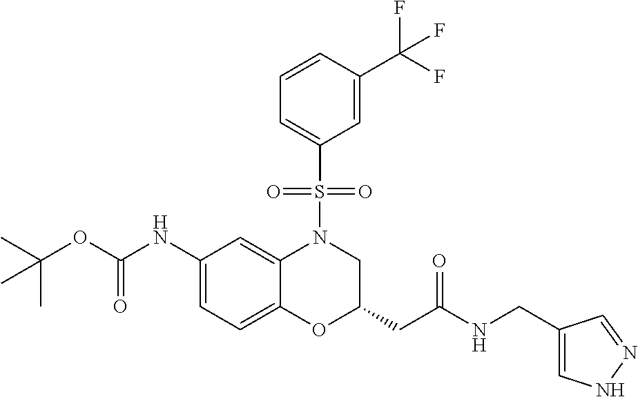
C1(NC(OC(C)(C)C)=O)=CC=C2C(=C1)N(S(C1=CC=CC(C(F)(F)F)=C1)(=O)=O)CC(CC(=O)NCC1=CNN=C1)O2
